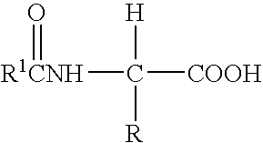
[R1CNH](C([COOH])([R])[H])=O
